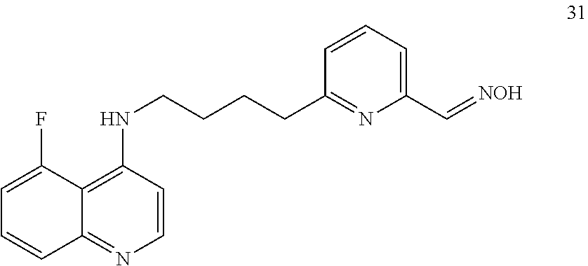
C1=C(F)C2=C(NCCCCC3=NC(C=[NOH])=CC=C3)C=CN=C2C=C1
